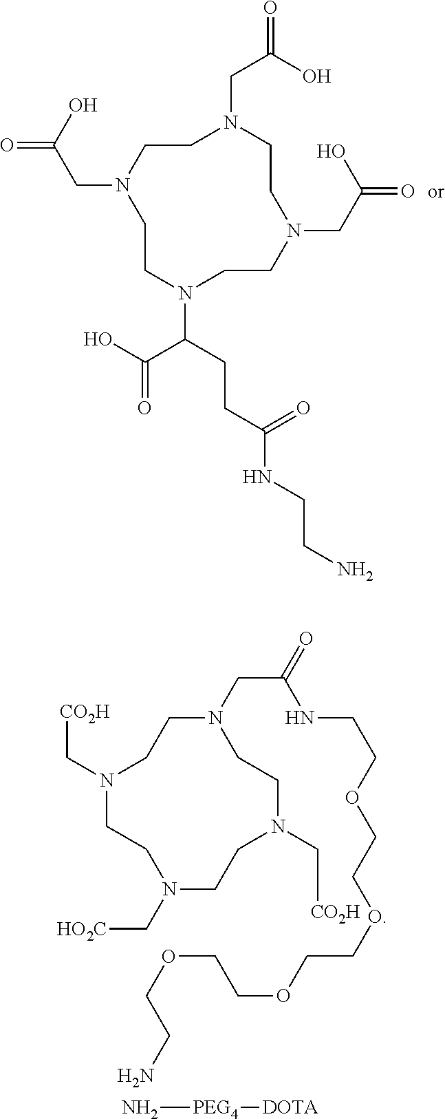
O=C(CN1CCN(CC(O)=O)CCN(CC(O)=O)CCN(C(CCC(=O)NCCN)C(=O)O)CC1)O.[CO2H]CN1CCN(CC(NCCOCCOCCOCCOCCN)=O)CCN(C[CO2H])CCN(C[HO2C])CC1.N[PEG4][DOTA]
